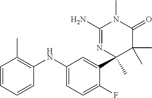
C1(N)=NC(C)(C2=CC(NC3=C(C)C=CC=C3)=CC=C2F)C(C)(C)C(=O)N1C
